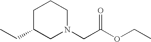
C1C(CC)CN(CC(OCC)=O)CC1
